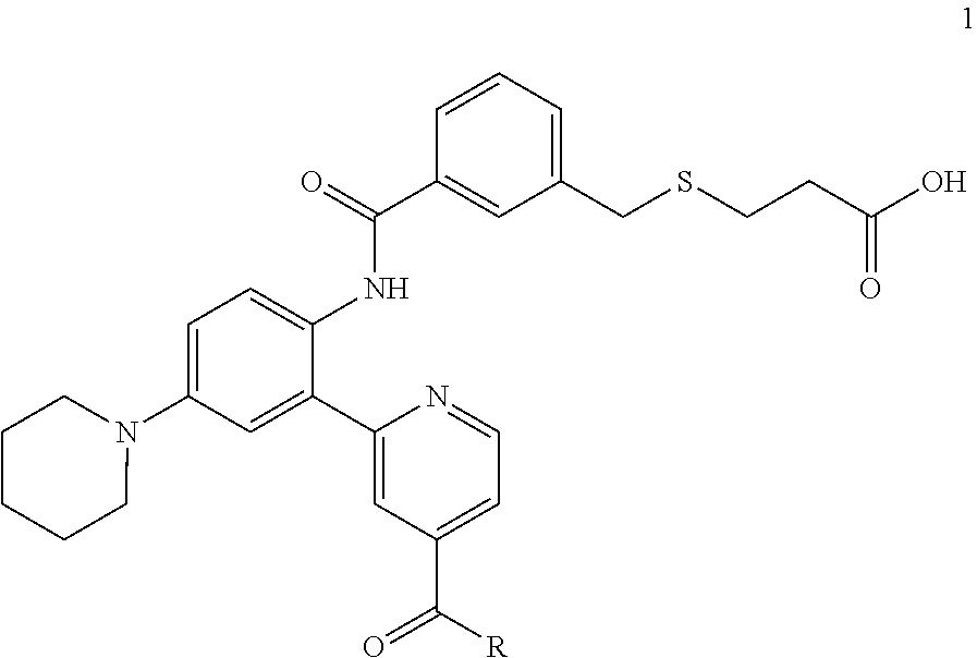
C1=C(N2CCCCC2)C=C(C2=CC(C([R])=O)=CC=N2)C(NC(C2=CC(CSCCC(O)=O)=CC=C2)=O)=C1
